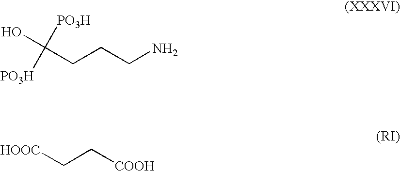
C(CCCN)([PO3H])([PO3H])O.[HOOC]CC[COOH]
